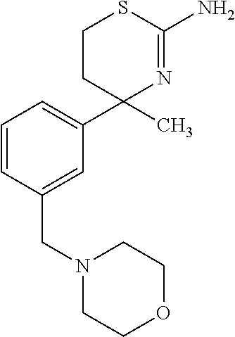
C1CSC(N)=NC1(C)C1=CC=CC(CN2CCOCC2)=C1
